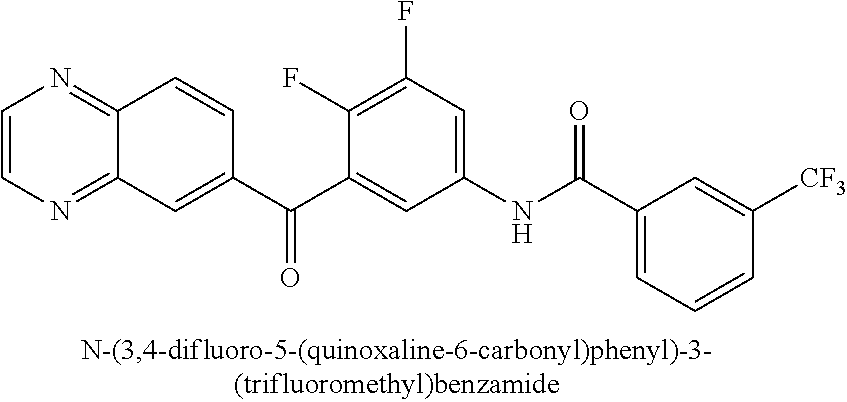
C1=CN=C2C(=N1)C=CC(C(C1=CC(NC(C3=CC=CC([CF3])=C3)=O)=CC(F)=C1F)=O)=C2
